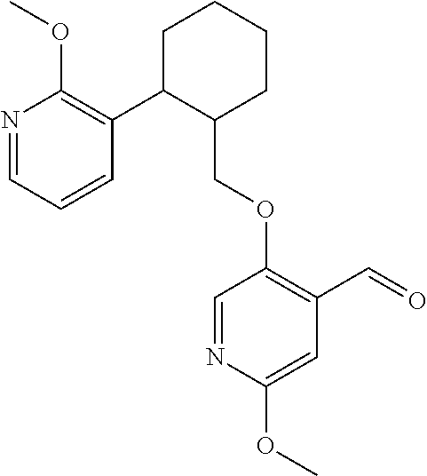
C1C(C2=C(OC)N=CC=C2)C(COC2=C(C=O)C=C(OC)N=C2)CCC1
